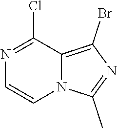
N1=C(C)N2C=CN=C(Cl)C2=C1Br
